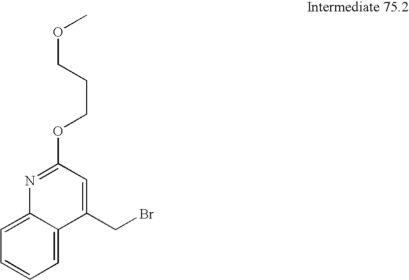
C1=C2C(=CC=C1)N=C(OCCCOC)C=C2CBr
